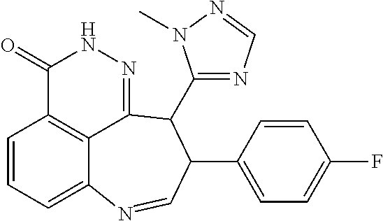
C1=CC=C2C3=C1C(=O)NN=C3C(C1=NC=NN1C)C(C1=CC=C(F)C=C1)C=N2
